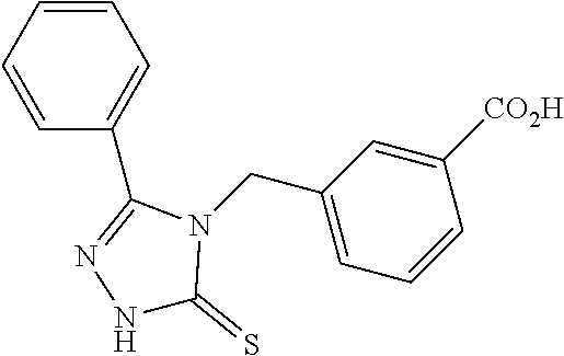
C1(C2=CC=CC=C2)=NNC(=S)N1CC1=CC=CC([CO2H])=C1
